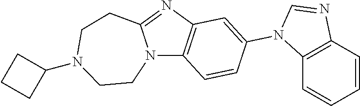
N12C3=C(N=C1CCN(C1CCC1)CC2)C=C(N1C2=C(C=CC=C2)N=C1)C=C3
